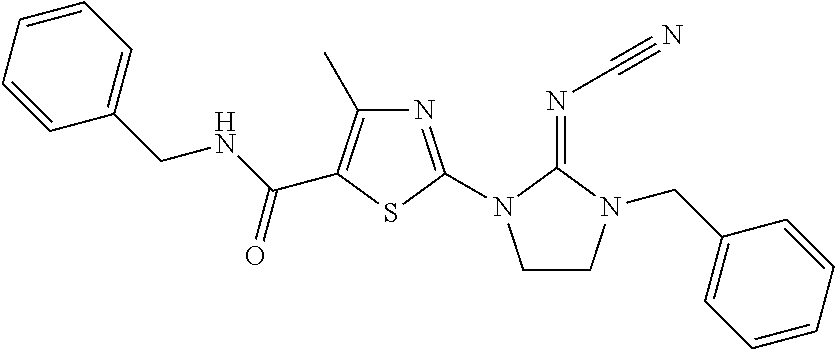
N1=C(N2CCN(CC3=CC=CC=C3)C2=NC#N)SC(C(NCC2=CC=CC=C2)=O)=C1C
